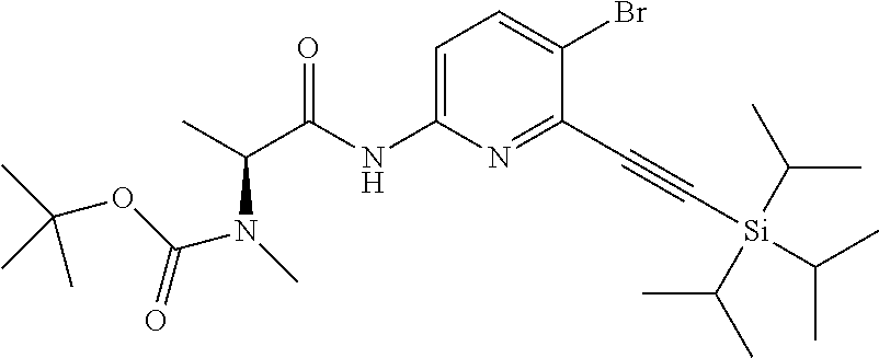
C1=C(NC(C(C)N(C(OC(C)(C)C)=O)C)=O)N=C(C#C[Si](C(C)C)(C(C)C)C(C)C)C(Br)=C1
